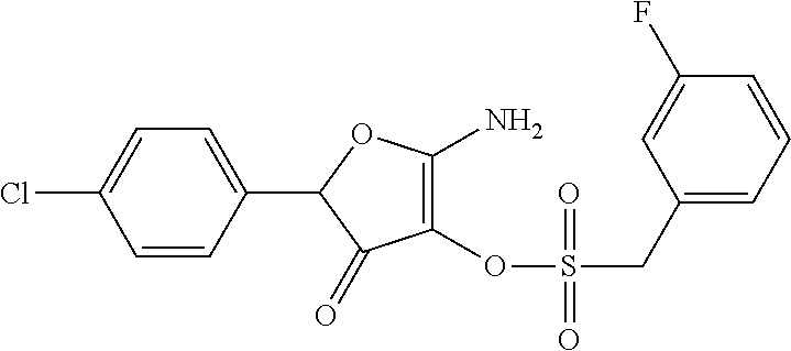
C1=CC(C2C(=O)C(OS(CC3=CC=CC(F)=C3)(=O)=O)=C(N)O2)=CC=C1Cl
